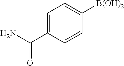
C1=C(C(N)=O)C=CC([B(OH)2])=C1
